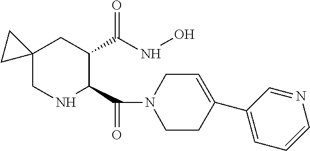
C12(CNC(C(=O)N3CCC(C4=CC=CN=C4)=CC3)C(C(NO)=O)C1)CC2
